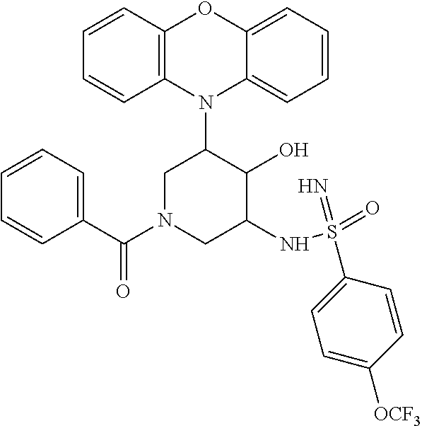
N1(C2CN(C(C3=CC=CC=C3)=O)CC(NS(=O)(=N)C3=CC=C([OCF3])C=C3)C2O)C2=C(C=CC=C2)OC2=CC=CC=C12
